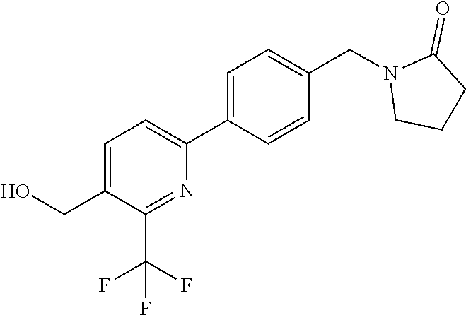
C1=C(CO)C(C(F)(F)F)=NC(C2=CC=C(CN3CCCC3=O)C=C2)=C1
